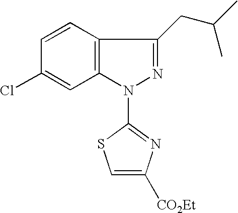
C12=C(C=CC(Cl)=C1)C(CC(C)C)=NN2C1=NC([CO2Et])=CS1
